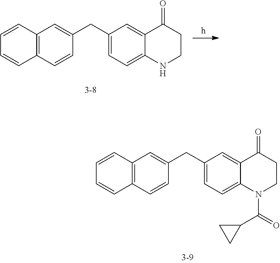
C1(CC2=CC3=C(C=C2)C=CC=C3)=CC=C2C(=C1)C(=O)CCN2C(=O)C1CC1.C1(CC2=CC3=C(C=C2)C=CC=C3)=CC=C2C(=C1)C(=O)CCN2
